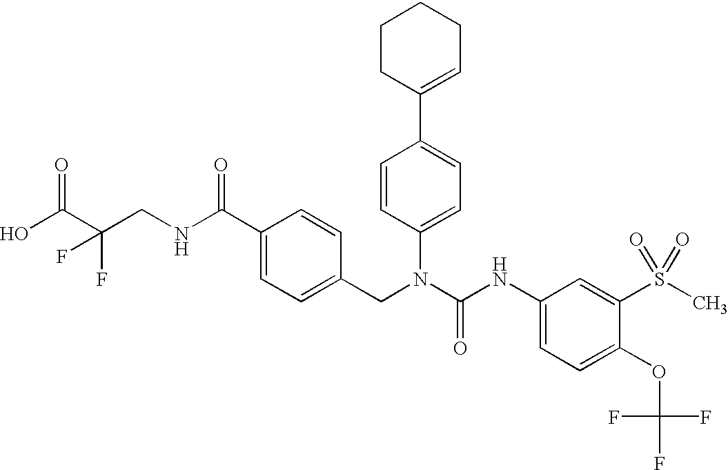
OC(C(CNC(C1=CC=C(CN(C(NC2=CC=C(OC(F)(F)F)C(S(C)(=O)=O)=C2)=O)C2=CC=C(C3=CCCCC3)C=C2)C=C1)=O)(F)F)=O
